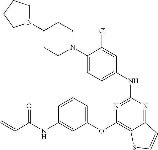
N1(C2=CC=C(NC3=NC(OC4=CC=CC(NC(C=C)=O)=C4)=C4C(=N3)C=CS4)C=C2Cl)CCC(N2CCCC2)CC1
